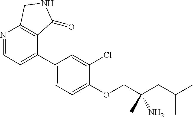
C1(C2=CC=NC3=C2C(=O)NC3)=CC=C(OCC(CC(C)C)(N)C)C(Cl)=C1
